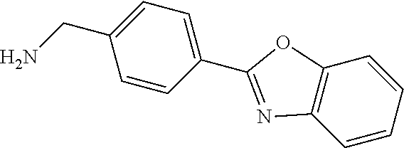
N1=C(C2=CC=C(CN)C=C2)OC2=C1C=CC=C2
